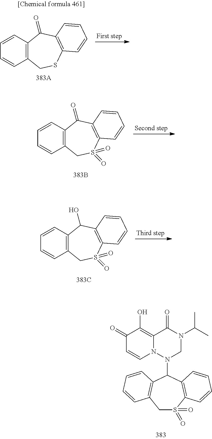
C12=C(C=CC=C1)C(=O)C1=C(SC2)C=CC=C1.C1S(=O)(=O)C2=C(C(N3CN(C(C)C)C(=O)C4=C(O)C(=O)C=CN34)C3=C1C=CC=C3)C=CC=C2.C12=C(C=CC=C1)C(=O)C1=C(S(=O)(=O)C2)C=CC=C1.C12=C(C=CC=C1)C(O)C1=C(S(=O)(=O)C2)C=CC=C1
